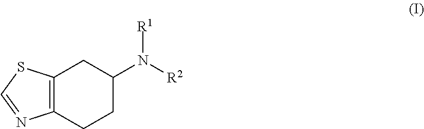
C12=C(CCC(N([R1])[R2])C1)N=CS2
